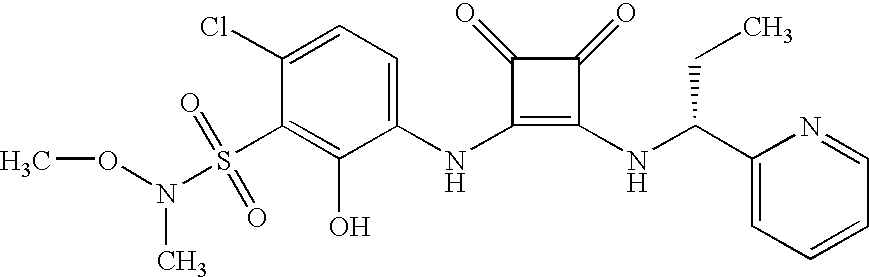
O(N(S(C1=C(O)C(NC2=C(NC(CC)C3=CC=CC=N3)C(=O)C2=O)=CC=C1Cl)(=O)=O)C)C
